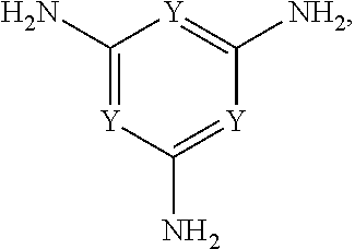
[Y]1=C([NH2])[Y]=C(N)[Y]=C1N
